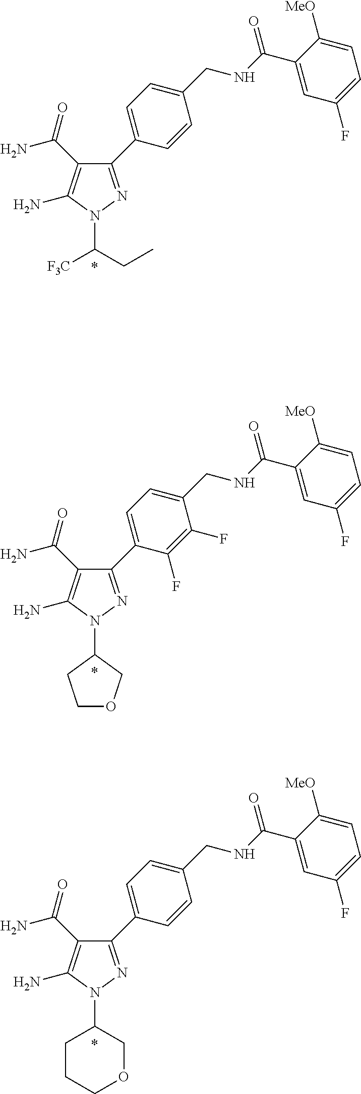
N1(C(CC)[F3C])N=C(C2=CC=C(CNC(C3=CC(F)=CC=C3[MeO])=O)C=C2)C(C(N)=O)=C1N.N1(C2COCCC2)N=C(C2=CC=C(CNC(C3=CC(F)=CC=C3[MeO])=O)C=C2)C(C(N)=O)=C1N.N1(C2CCOC2)N=C(C2=CC=C(CNC(C3=CC(F)=CC=C3[MeO])=O)C(F)=C2F)C(C(N)=O)=C1N
